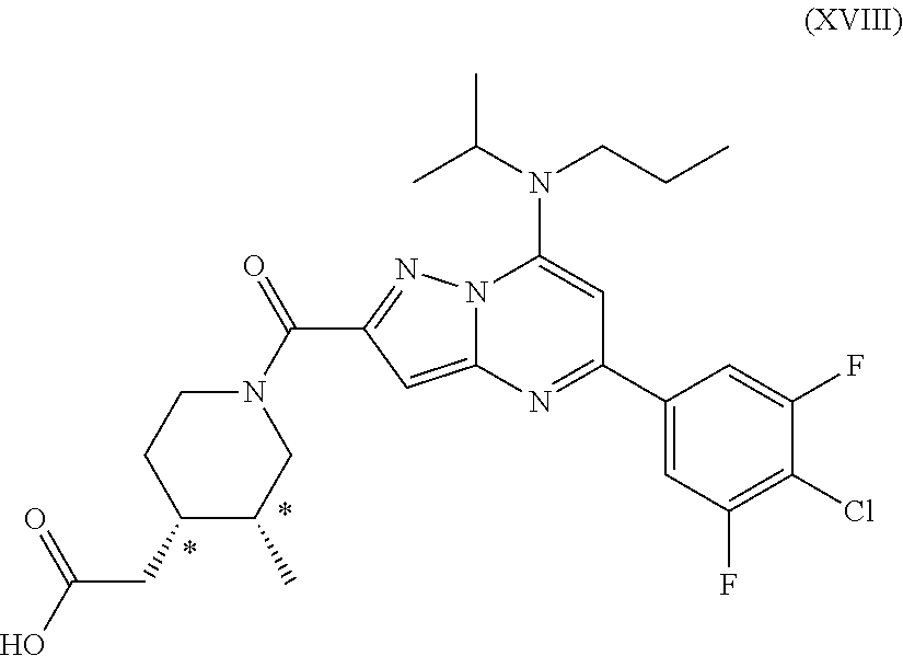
N12C(=CC(C(=O)N3CCC(CC(O)=O)C(C)C3)=N1)N=C(C1=CC(F)=C(Cl)C(F)=C1)C=C2N(C(C)C)CCC
